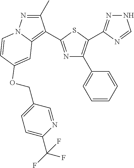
C1=C(C(F)(F)F)N=CC(COC2=CC3=C(C4=NC(C5=CC=CC=C5)=C(C5=NNC=N5)S4)C(C)=NN3C=C2)=C1
